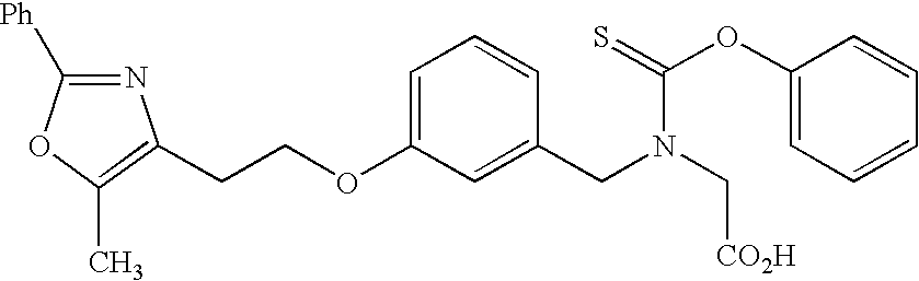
N1=C([Ph])OC(C)=C1CCOC1=CC=CC(CN(C[CO2H])C(=S)OC2=CC=CC=C2)=C1
